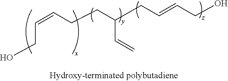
C(CO)=CCCC(CC=CCO)C=C
